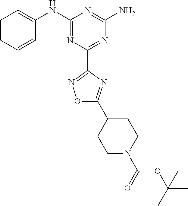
C1=CC=CC(NC2=NC(C3=NOC(C4CCN(C(=O)OC(C)(C)C)CC4)=N3)=NC(N)=N2)=C1
